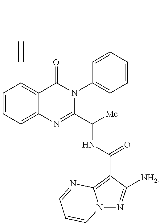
C12=CC=CC(C#CC(C)(C)C)=C1C(=O)N(C1=CC=CC=C1)C(C([Me])NC(C1=C3N(N=C1[NH2])C=CC=N3)=O)=N2
